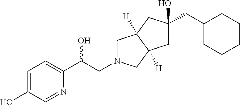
C(C(C1=CC=C(O)C=N1)O)N1CC2([H])C([H])(C1)CC(CC1CCCCC1)(O)C2
